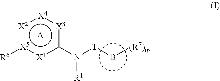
[X2]1:[X5]([R6]):[X1]c(N([T]B[(R7)n])[R1])[X3]:[X4]:1.[A]
